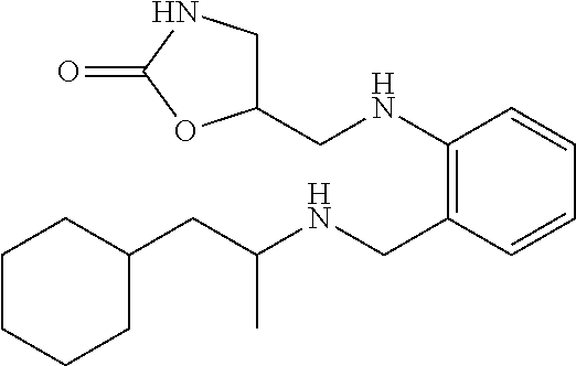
C1(CC(NCC2=C(NCC3CNC(=O)O3)C=CC=C2)C)CCCCC1
